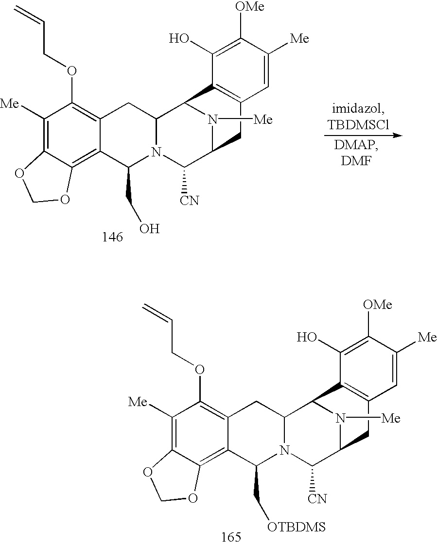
C1([Me])=C2C(=C3C(=C1OCC=C)CC1N(C3C[OTBDMS])C([CN])C3N([Me])C1C1=C(C3)C=C([Me])C([OMe])=C1O)OCO2.C1([Me])=C2C(=C3C(=C1OCC=C)CC1N(C3CO)C([CN])C3N([Me])C1C1=C(C3)C=C([Me])C([OMe])=C1O)OCO2
